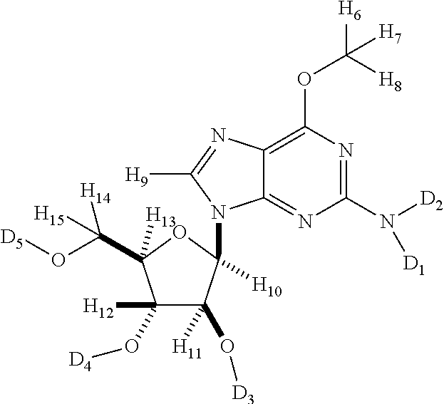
C12=C(OC([H6])([H8])[H7])N=C(N([D2])[D1])N=C1N(C1([H10])C(O[D3])([H11])C([H12])(O[D4])C(C([H15])([H14])O[D5])([H13])O1)C([H9])=N2
